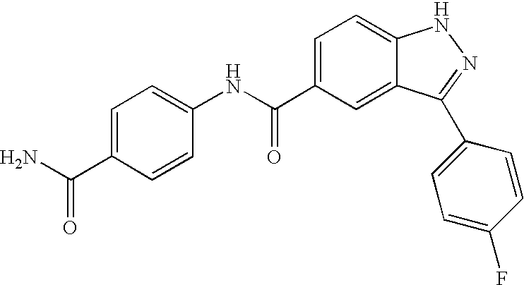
C1(C(NC2=CC=C(C(N)=O)C=C2)=O)=CC=C2C(=C1)C(C1=CC=C(F)C=C1)=NN2
